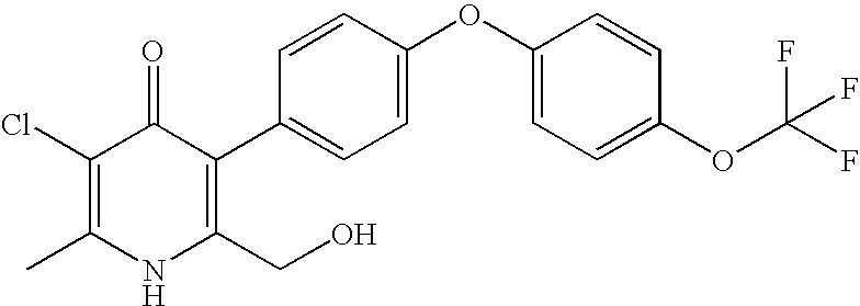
C1(Cl)=C(C)NC(CO)=C(C2=CC=C(OC3=CC=C(OC(F)(F)F)C=C3)C=C2)C1=O
